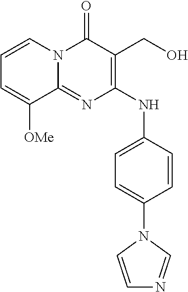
C1=C([OMe])C2=NC(NC3=CC=C(N4C=CN=C4)C=C3)=C(CO)C(=O)N2C=C1
